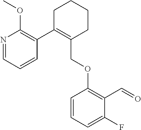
C1C(C2=C(OC)N=CC=C2)=C(COC2=C(C=O)C(F)=CC=C2)CCC1
